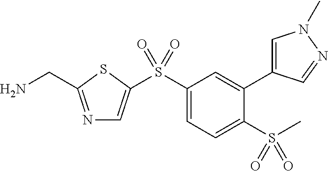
N1=C(CN)SC(S(C2=CC=C(S(C)(=O)=O)C(C3=CN(C)N=C3)=C2)(=O)=O)=C1
